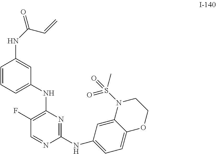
C1(NC2=CC=C3C(=C2)N(S(C)(=O)=O)CCO3)=NC(NC2=CC=CC(NC(=O)C=C)=C2)=C(F)C=N1
